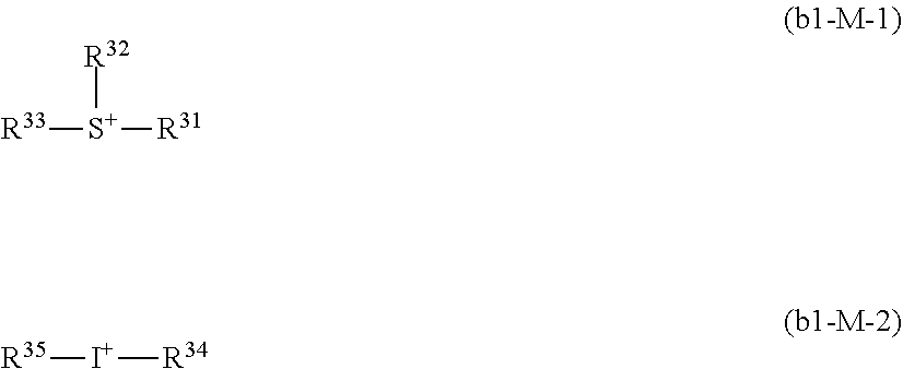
[R32][S+]([R31])[R33].[I+]([R34])[R35]
